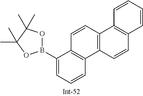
C1(B2OC(C)(C)C(C)(C)O2)=CC=CC2=C1C=CC1=C2C=CC2=C1C=CC=C2
